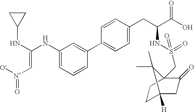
N(C(=C[N+](=O)[O-])NC1=CC=CC(C2=CC=C(CC(C(O)=O)NS(=O)(=O)CC34C(=O)CC([H])(CC3)C4(C)C)C=C2)=C1)C1CC1
